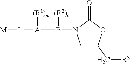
C1C(C[R3])OC(=O)N1B([A]([L][M])[(R1)m])[(R2)n]
